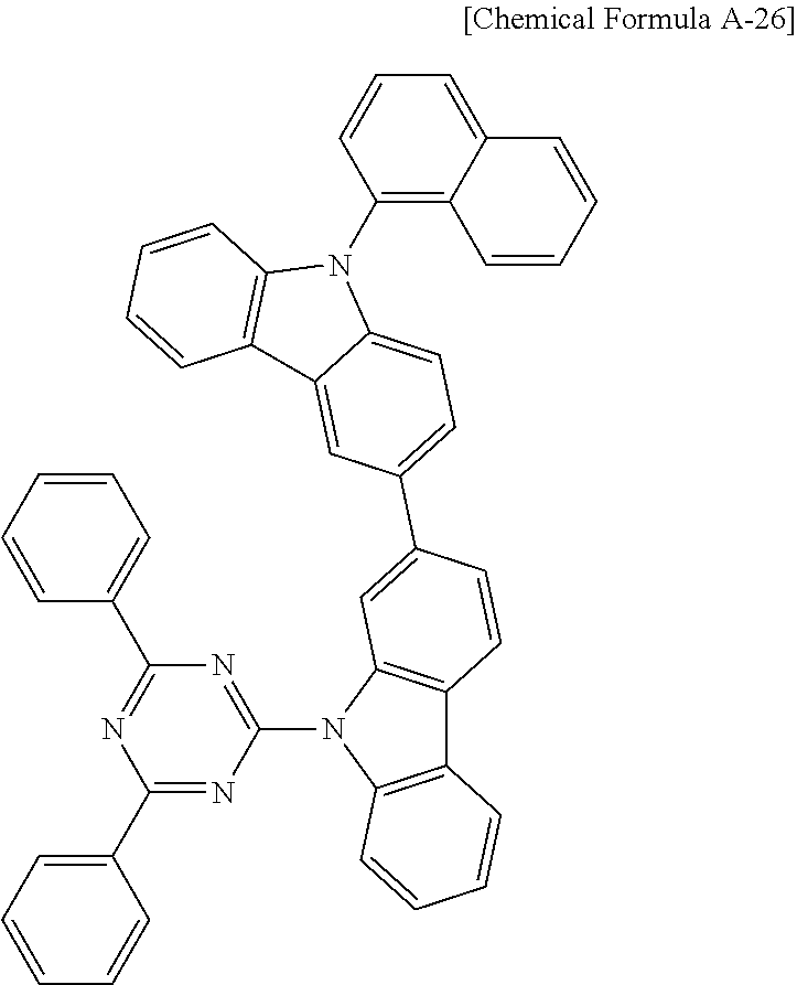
C1(C2=CC=CC=C2)=NC(N2C3=C(C4=C2C=C(C2=CC=C5C(=C2)C2=C(N5C5=C6C(=CC=C5)C=CC=C6)C=CC=C2)C=C4)C=CC=C3)=NC(C2=CC=CC=C2)=N1
